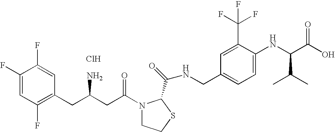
Cl.C1(F)=CC(F)=C(CC(CC(=O)N2CCSC2C(=O)NCC2=CC=C(NC(C(O)=O)C(C)C)C(C(F)(F)F)=C2)N)C=C1F
